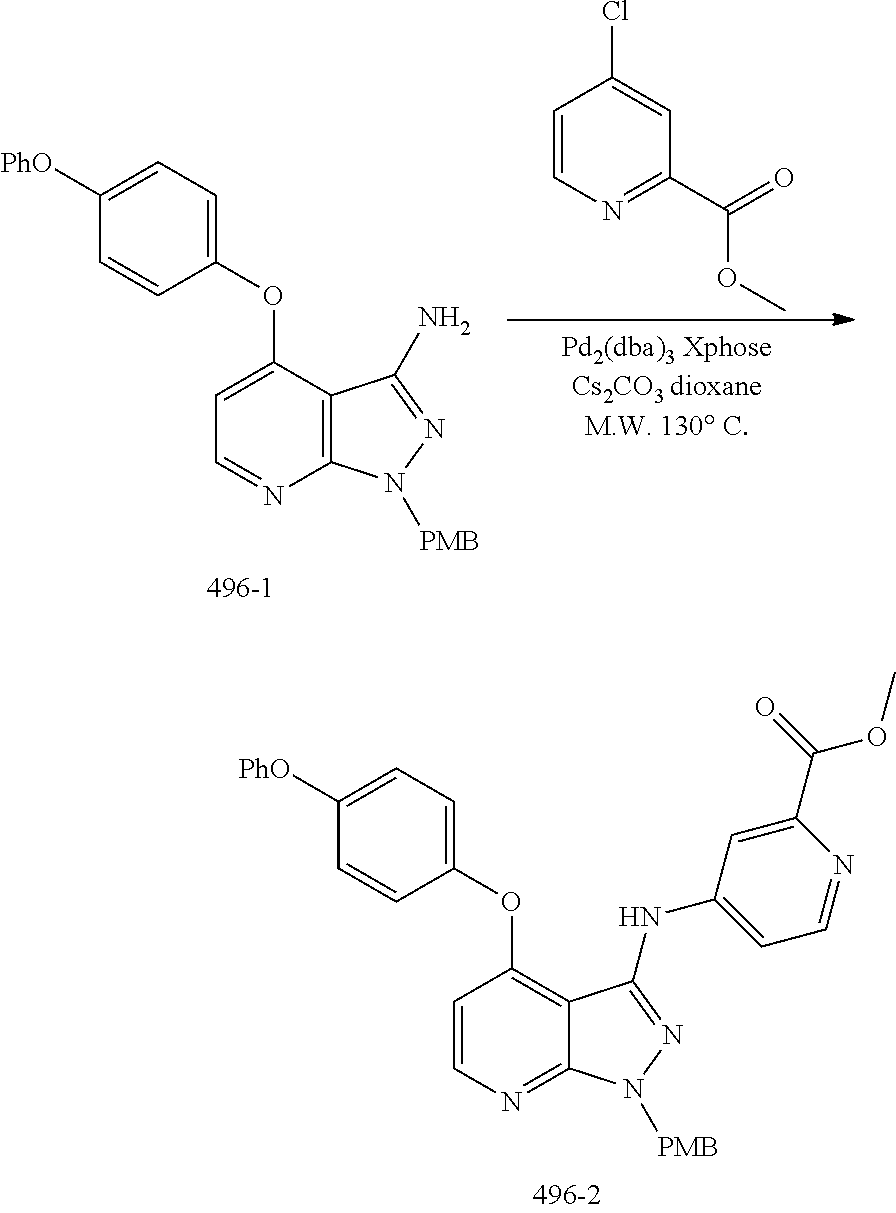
C1=C(OC2=CC=C([PhO])C=C2)C2=C(N=C1)N([PMB])N=C2N.C1=CN=C(C(OC)=O)C=C1Cl.C1=CN=C2C(=C1OC1=CC=C([PhO])C=C1)C(NC1=CC=NC(C(OC)=O)=C1)=NN2[PMB]
